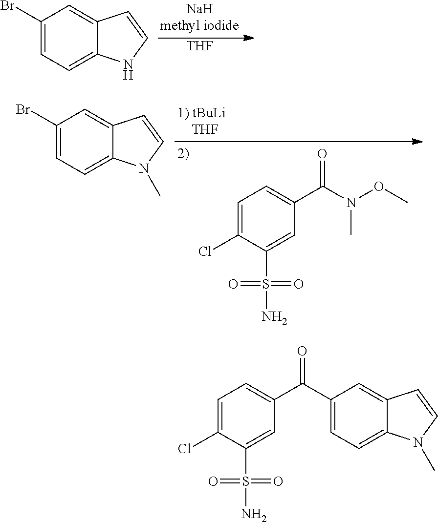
C1(Br)=CC=C2C(=C1)C=CN2.[THF].C1=C(Cl)C(S(=O)(=O)N)=CC(C(N(C)OC)=O)=C1.C1(Br)=CC=C2C(=C1)C=CN2C.C1=C(Cl)C(S(=O)(=O)N)=CC(C(C2=CC=C3C(=C2)C=CN3C)=O)=C1
